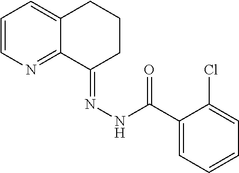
C1=CN=C2C(=C1)CCCC2=NNC(C1=CC=CC=C1Cl)=O
